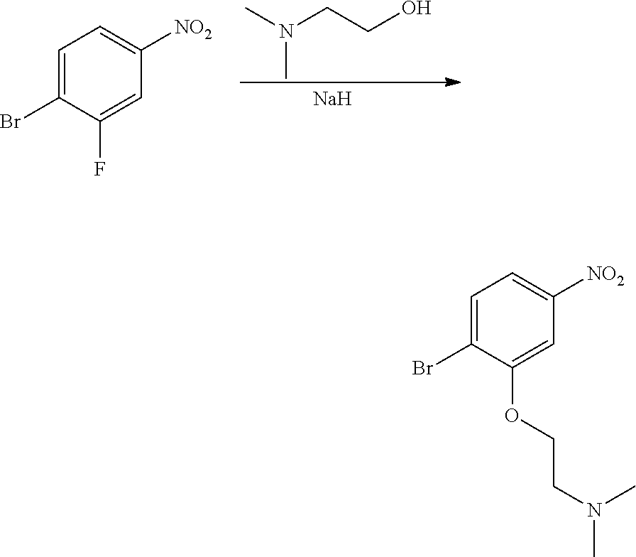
N(C)(C)CCO.[Na].C1=C(Br)C(F)=CC([NO2])=C1.C1=C(Br)C(OCCN(C)C)=CC([NO2])=C1
